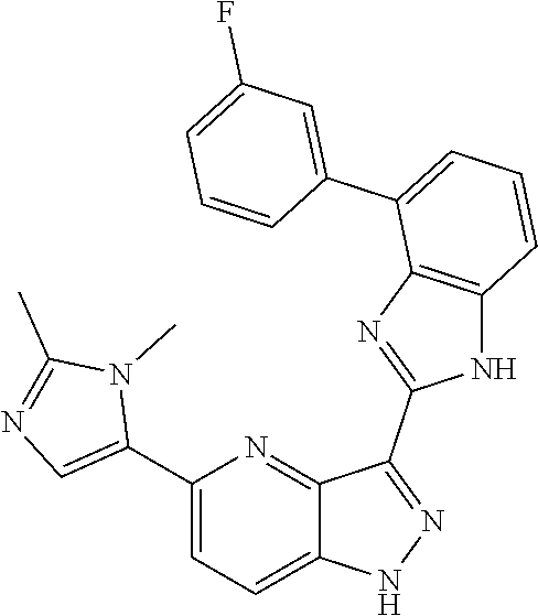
C1(C2=CN=C(C)N2C)=CC=C2C(=N1)C(C1=NC3=C(N1)C=CC=C3C1=CC(F)=CC=C1)=NN2
